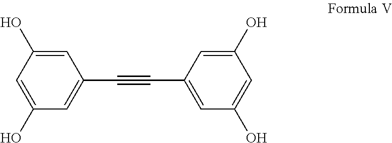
C1=C(O)C=C(C#CC2=CC(O)=CC(O)=C2)C=C1O
